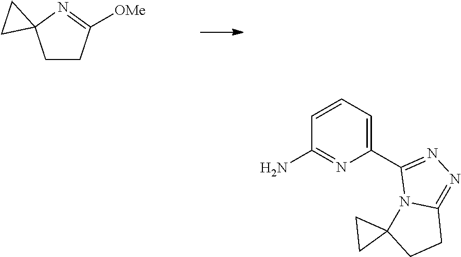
C1CC([OMe])=NC12CC2.NC1=NC(C2=NN=C3N2C2(CC3)CC2)=CC=C1
